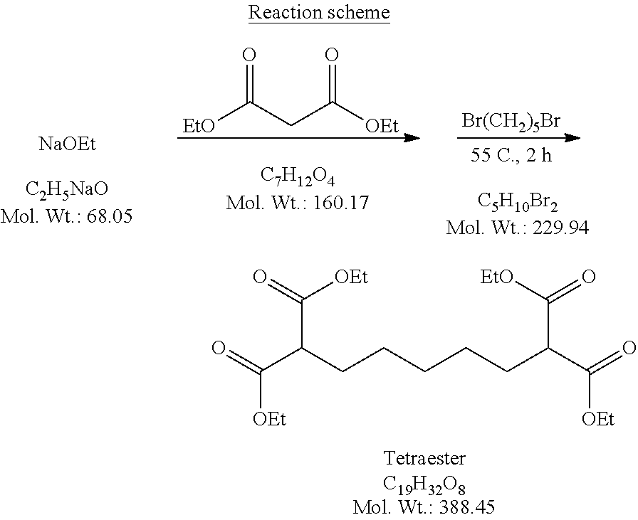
O=C(C(CCCCCC(C(=O)[OEt])C([EtO])=O)C(=O)[OEt])[OEt].[NaOEt].[EtO]C(CC([OEt])=O)=O.[Br(CH2)5Br]
